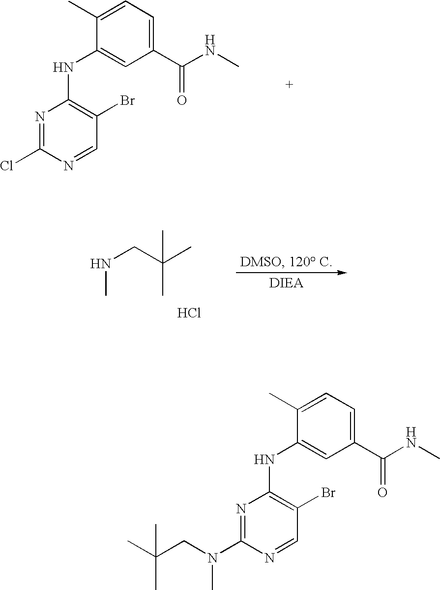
C1=C(C(NC)=O)C=C(NC2=C(Br)C=NC(Cl)=N2)C(C)=C1.N(CC(C)(C)C)C.Cl.C1=C(C(NC)=O)C=C(NC2=C(Br)C=NC(N(CC(C)(C)C)C)=N2)C(C)=C1
